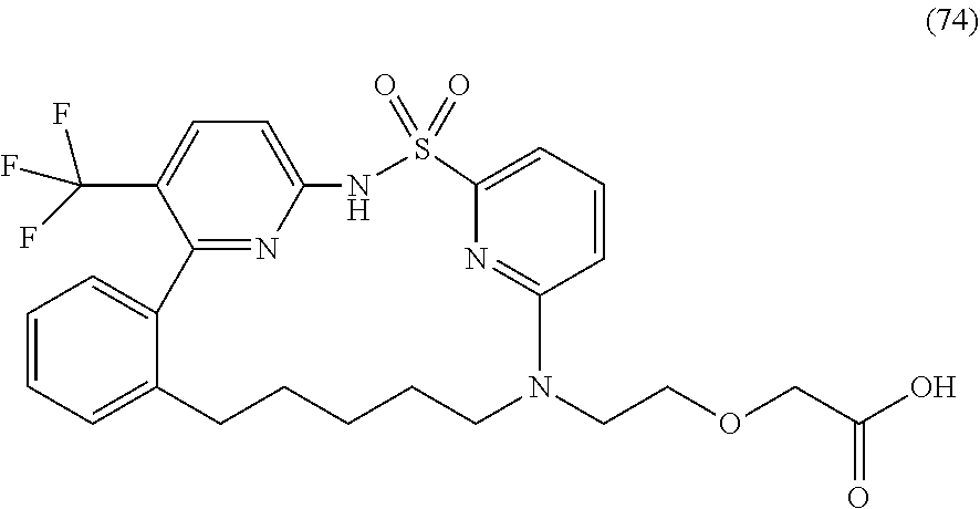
C1=C2C(=CC=C1)C1=NC(=CC=C1C(F)(F)F)NS(=O)(=O)C1=CC=CC(=N1)N(CCOCC(O)=O)CCCCC2
